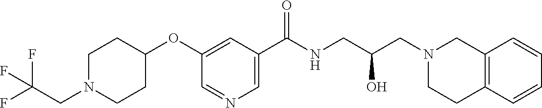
C1(OC2CCN(CC(F)(F)F)CC2)=CC(C(NCC(CN2CCC3=C(C2)C=CC=C3)O)=O)=CN=C1
